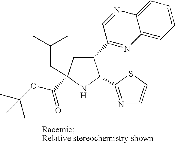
C1(C2=NC3=CC=CC=C3N=C2)CC(C(OC(C)(C)C)=O)(CC(C)C)NC1C1=NC=CS1
